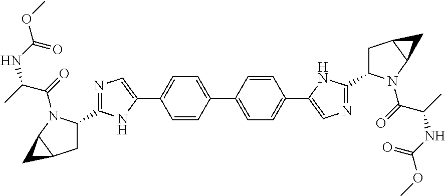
C1=CC(C2=CC=C(C3=CN=C(C4CC5C(N4C(=O)C(C)NC(OC)=O)C5)N3)C=C2)=CC=C1C1=CN=C(C2CC3C(N2C(=O)C(C)NC(OC)=O)C3)N1
